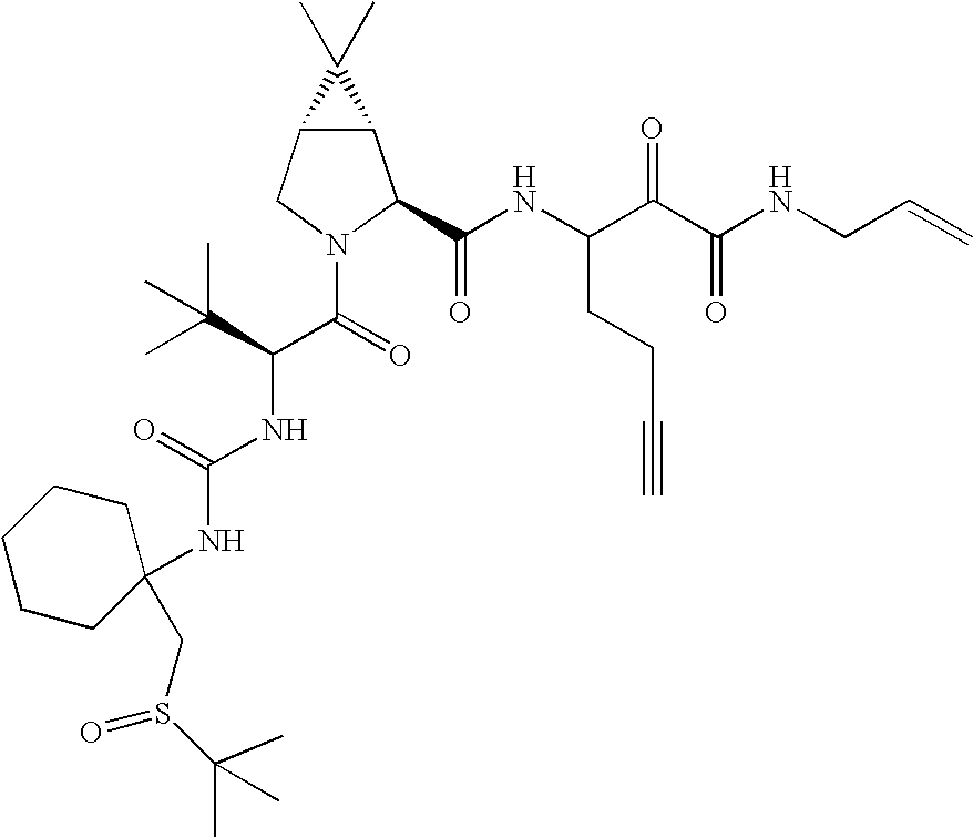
C12C(CN(C(C(NC(=O)NC3(CS(C(C)(C)C)=O)CCCCC3)C(C)(C)C)=O)C1C(NC(C(C(NCC=C)=O)=O)CCC#C)=O)C2(C)C
